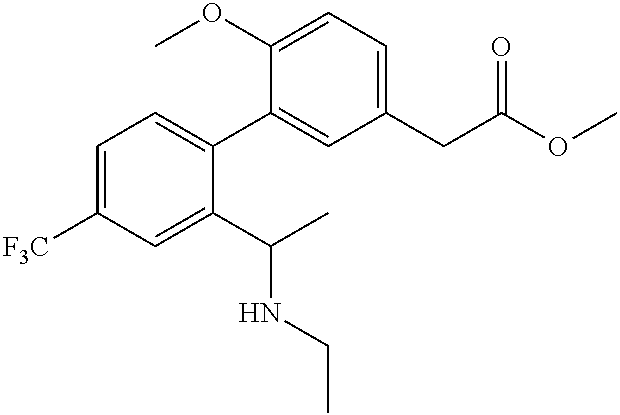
C1(OC)=CC=C(CC(OC)=O)C=C1C1=CC=C([F3C])C=C1C(C)NCC
